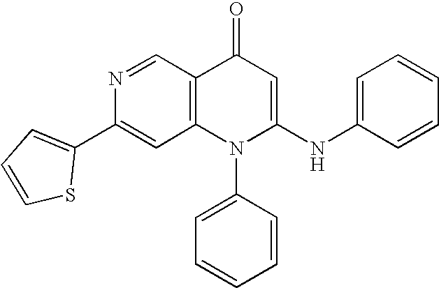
C1(C2=CC=CS2)=CC2=C(C=N1)C(=O)C=C(NC1=CC=CC=C1)N2C1=CC=CC=C1
